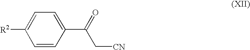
[CN]CC(C1=CC=C([R2])C=C1)=O
